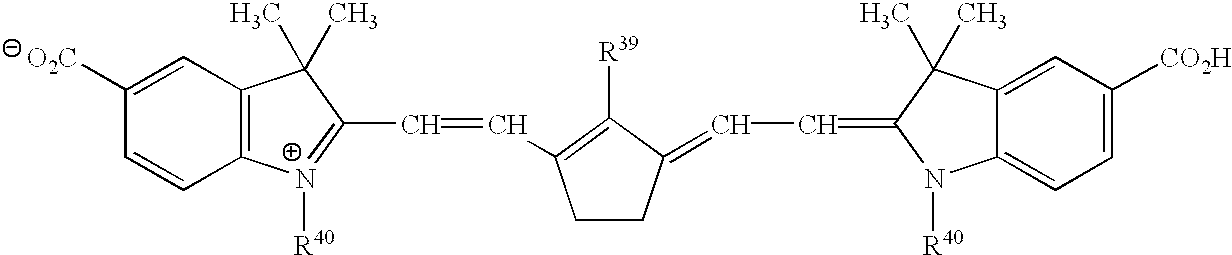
C12=C(C=C([O2C])C=C1)C(C)(C)C(C=CC1=C([R39])C(=CC=C3N([R40])C4=CC=C([CO2H])C=C4C3(C)C)CC1)=[N+]2[R40]
